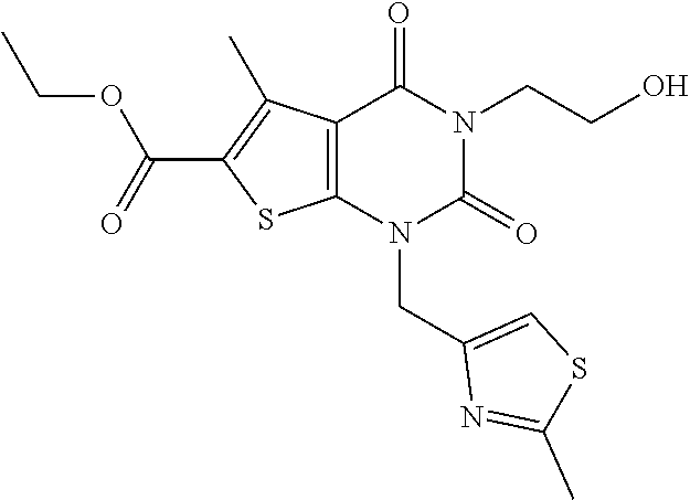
C12=C(N(CC3=CSC(C)=N3)C(=O)N(CCO)C1=O)SC(C(=O)OCC)=C2C
